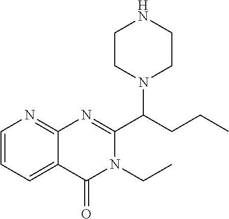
C1CN(C(CCC)C2=NC3=NC=CC=C3C(=O)N2CC)CCN1
